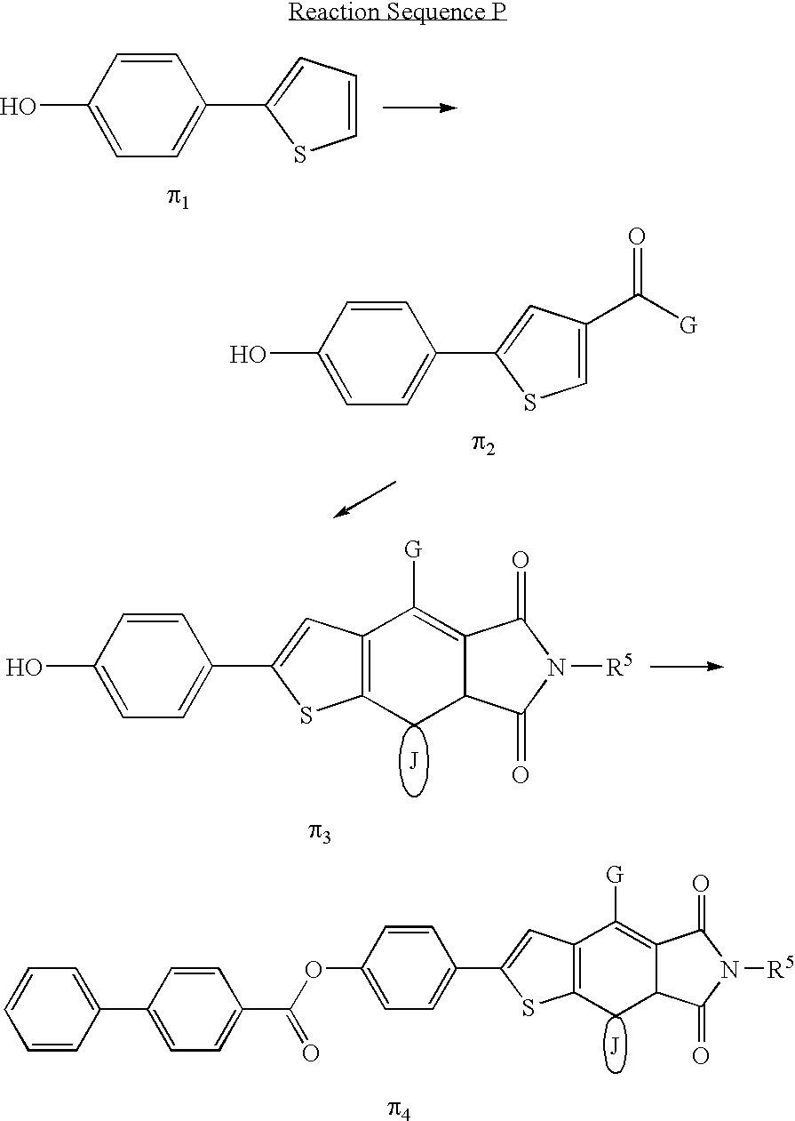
C1=CC(O)=CC=C1C1=CC=CS1.C1=CC(OC(C2=CC=C(C3=CC=CC=C3)C=C2)=O)=CC=C1C1=CC2=C(S1)CC1C(=C2[G])C(=O)N([R5])C1=O.C1=CC(O)=CC=C1C1=CC(C([G])=O)=CS1.C1=CC(O)=CC=C1C1=CC2=C(S1)CC1C(=C2[G])C(=O)N([R5])C1=O
